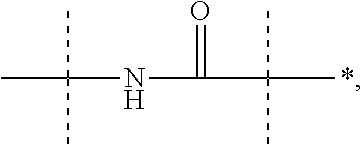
CC(NC(C(C)(C)C)=O)(C)C.*
